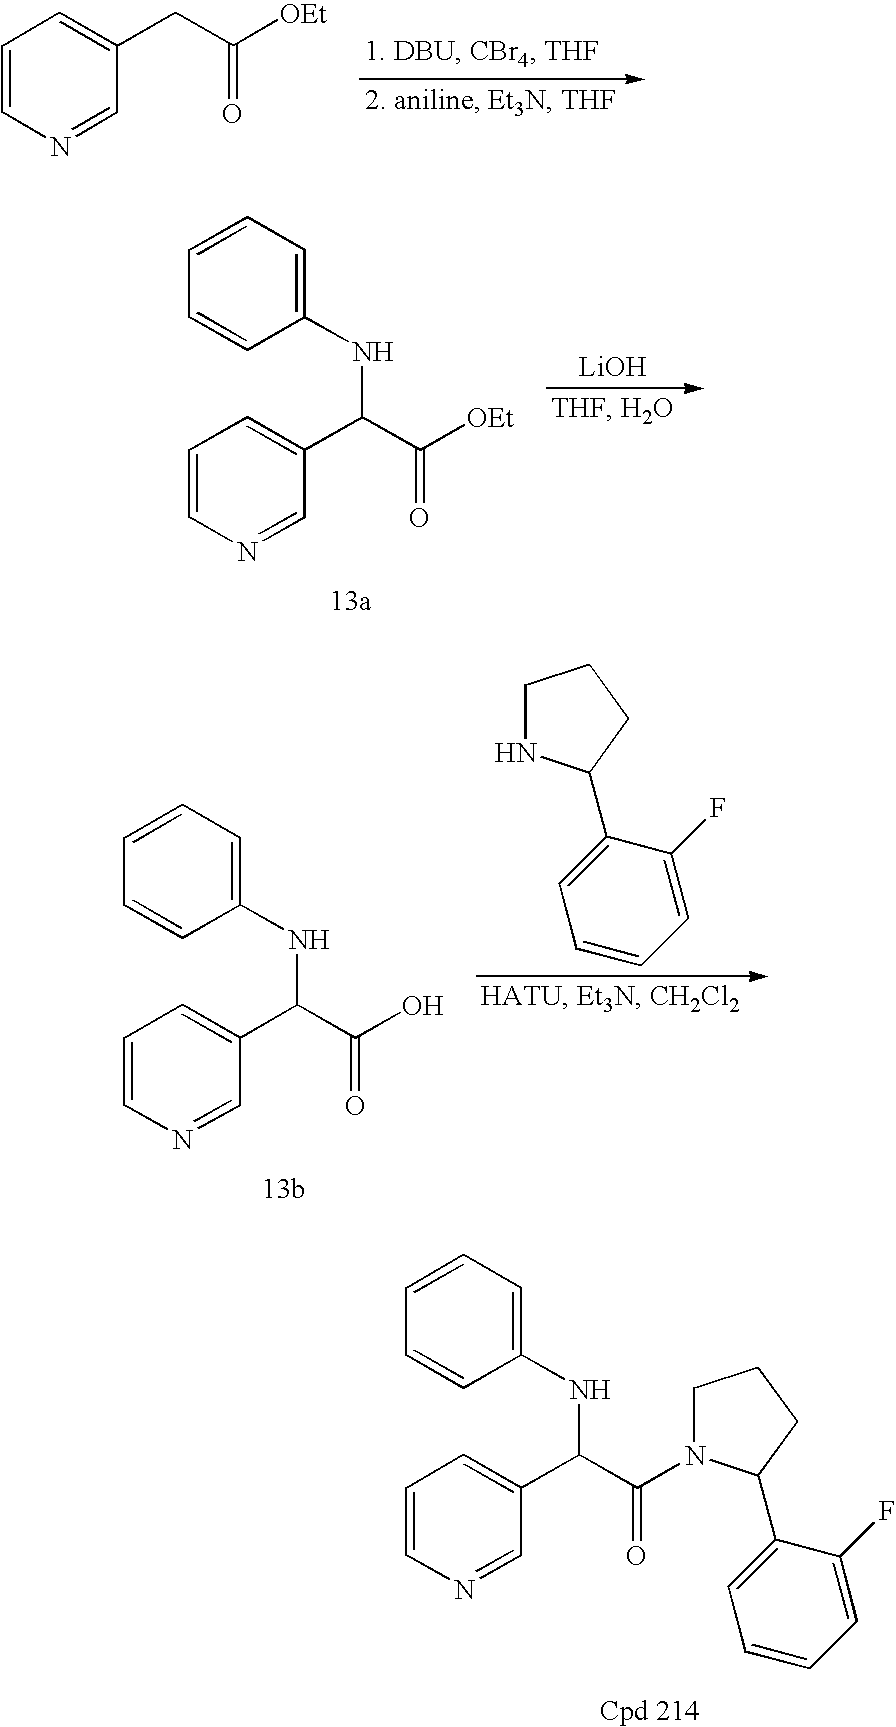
C1=CN=CC(CC([OEt])=O)=C1.C1=CN=CC(C(C([OEt])=O)NC2=CC=CC=C2)=C1.[LiOH].C1=CN=CC(C(C(O)=O)NC2=CC=CC=C2)=C1.C1NC(C2=CC=CC=C2F)CC1.C1=CN=CC(C(C(=O)N2CCCC2C2=CC=CC=C2F)NC2=CC=CC=C2)=C1
